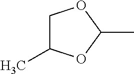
C1C(C)OC(C)O1
